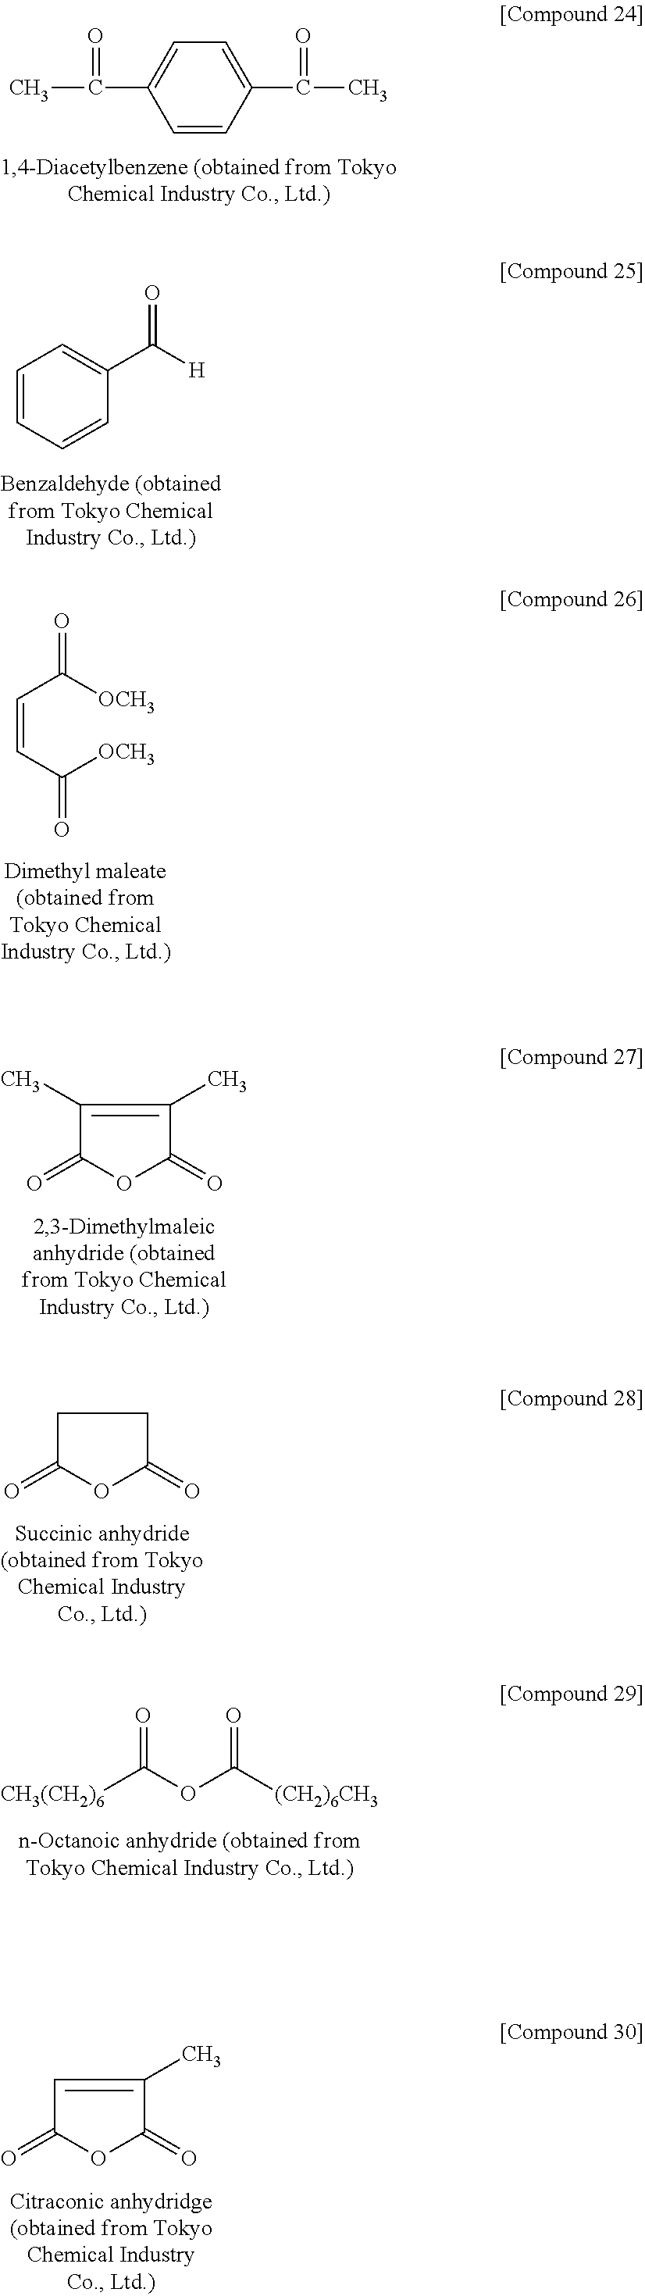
C1(C)=C(C)C(=O)OC1=O.C1=CC(C(=O)C)=CC=C1C(=O)C.C1=CC=CC(C([H])=O)=C1.C(=CC([OCH3])=O)C([OCH3])=O.C1C(=O)OC(=O)C1.[CH3(CH2)6]C(OC([(CH2)6CH3])=O)=O.C1=C(C)C(=O)OC1=O
